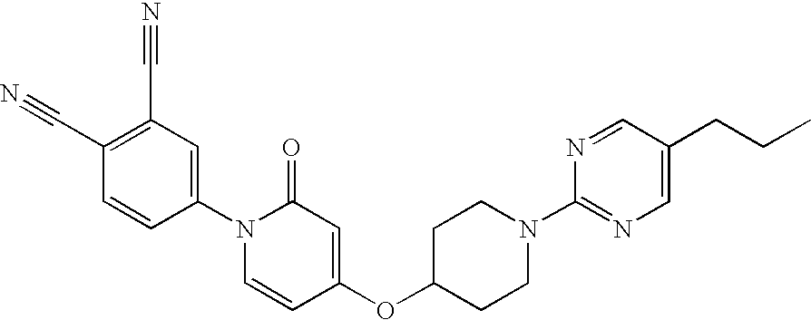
C1(N2C=CC(OC3CCN(C4=NC=C(CCC)C=N4)CC3)=CC2=O)=CC(C#N)=C(C#N)C=C1
